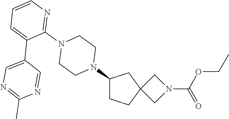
C1CC2(CC1N1CCN(C3=NC=CC=C3C3=CN=C(C)N=C3)CC1)CN(C(=O)OCC)C2
